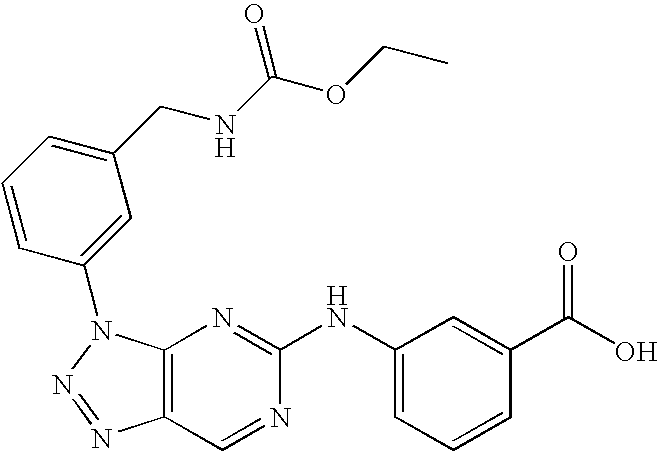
C12=C(N(C3=CC(CNC(OCC)=O)=CC=C3)N=N1)N=C(NC1=CC=CC(C(O)=O)=C1)N=C2
